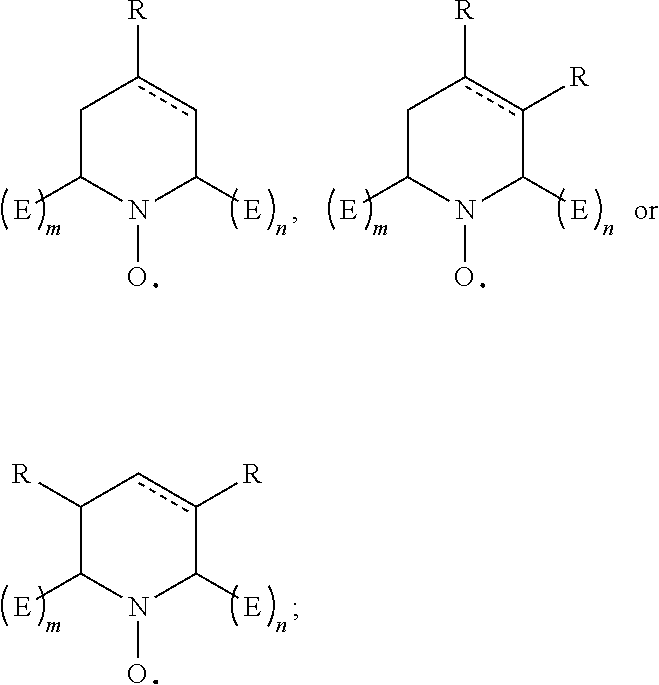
C1([R])C([E])N(O)C([E])c([R])c1.C1C([E])N(O)C([E])cc1[R].C1C([E])N(O)C([E])c([R])c1[R]
